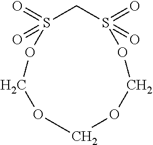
S1(=O)(=O)CS(=O)(=O)OCOCOCO1
